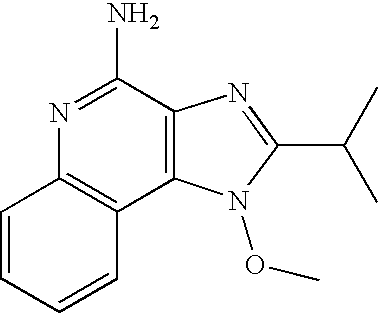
C1=CC=CC2=C1N=C(N)C1=C2N(OC)C(C(C)C)=N1
